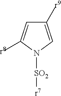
C1([r9])=CN([SO2][r7])C([r8])=C1
